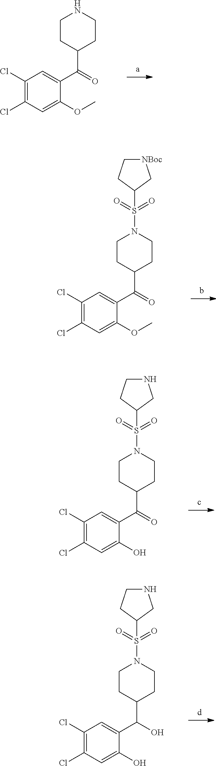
C1(Cl)=C(Cl)C=C(OC)C(C(=O)C2CCNCC2)=C1.C1(Cl)=C(Cl)C=C(OC)C(C(=O)C2CCN(S(=O)(=O)C3C[NBoc]CC3)CC2)=C1.C1(Cl)=C(Cl)C=C(O)C(C(=O)C2CCN(S(=O)(=O)C3CNCC3)CC2)=C1.C1(Cl)=C(Cl)C=C(O)C(C(O)C2CCN(S(=O)(=O)C3CNCC3)CC2)=C1
